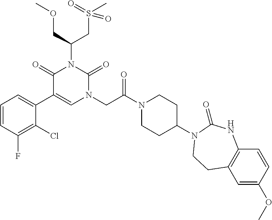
N1(C2CCN(C(CN3C=C(C4=CC=CC(F)=C4Cl)C(=O)N(C(CS(C)(=O)=O)COC)C3=O)=O)CC2)CCC2=C(NC1=O)C=CC(OC)=C2
